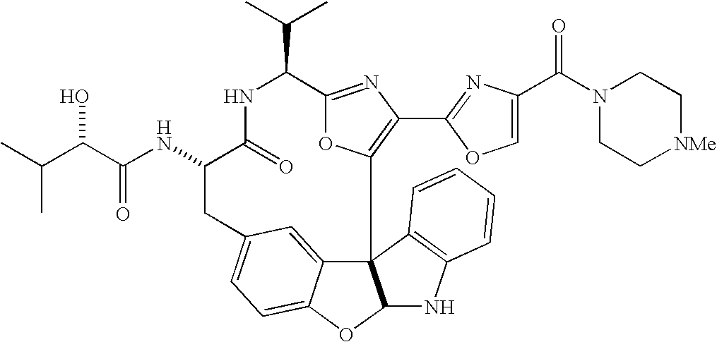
C123C4=CC(=CC=C4OC1NC1=C2C=CC=C1)CC(NC(=O)C(O)C(C)C)C(=O)NC(C(C)C)C1=NC(C2=NC(C(N4CC[NMe]CC4)=O)=CO2)=C3O1
